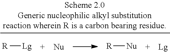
[R][Lg].[R][Nu]
